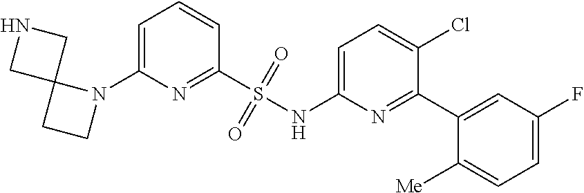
C1=C(N2C3(CC2)CNC3)N=C(S(NC2=CC=C(Cl)C(C3=CC(F)=CC=C3[Me])=N2)(=O)=O)C=C1
